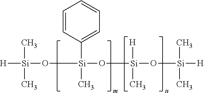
[H][Si](O[Si](O[Si](O[Si]([H])(C)C)([H])C)(C1=CC=CC=C1)C)(C)C
